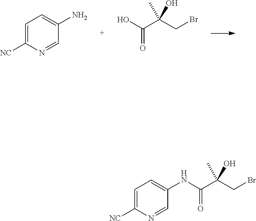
C1=C([NC])N=CC(N)=C1.OC(C(CBr)(C)O)=O.C1=C([NC])N=CC(NC(=O)C(CBr)(C)O)=C1
